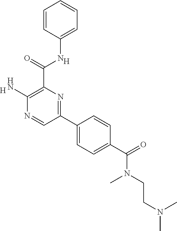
[H].C1(N)=C(C(=O)NC2=CC=CC=C2)N=C(C2=CC=C(C(=O)N(CCN(C)C)C)C=C2)C=N1.[H]
